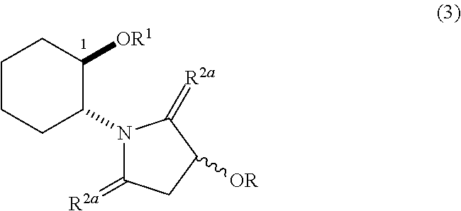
[OR1]C1CCCCC1N1C(=[R2a])CC([OR])C1=[R2a]
